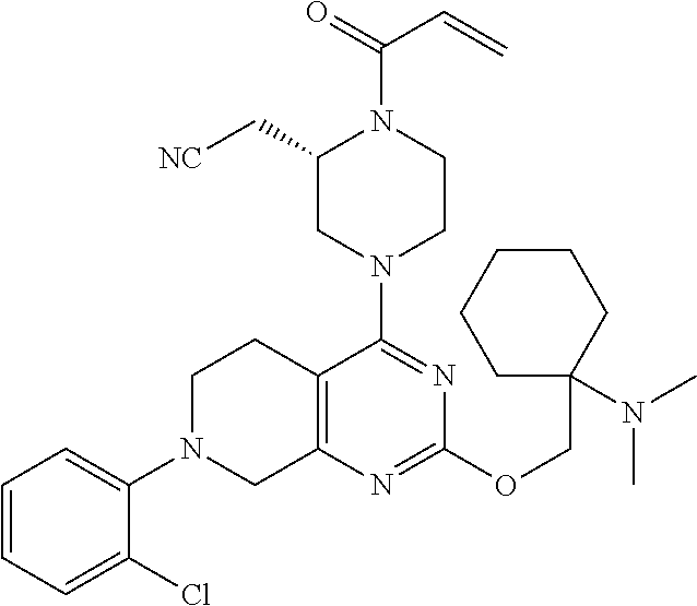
C1=CC=C(Cl)C(N2CC3=C(CC2)C(N2CCN(C(=O)C=C)C(C[NC])C2)=NC(OCC2(N(C)C)CCCCC2)=N3)=C1
